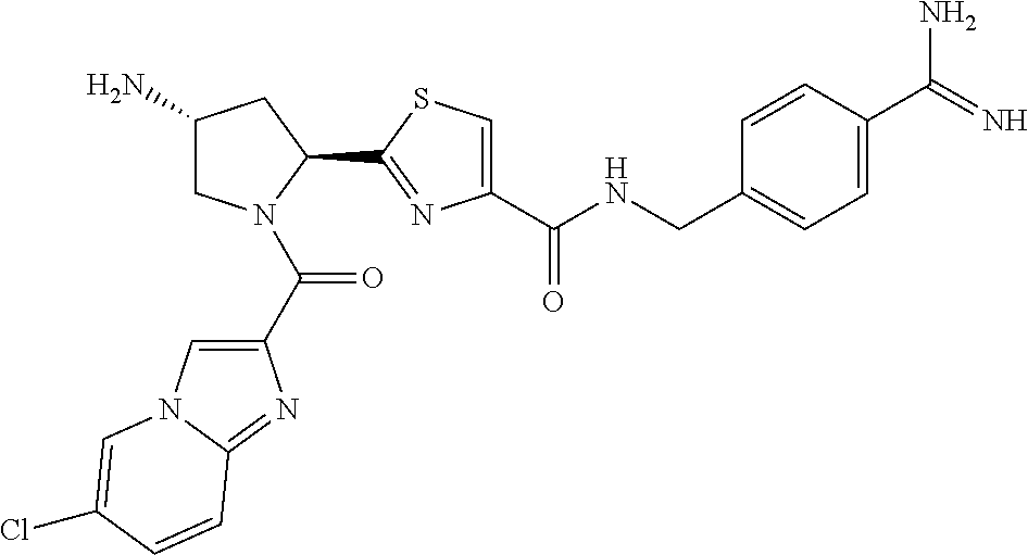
C1(N)CN(C(C2=CN3C(=N2)C=CC(Cl)=C3)=O)C(C2=NC(C(NCC3=CC=C(C(=N)N)C=C3)=O)=CS2)C1
